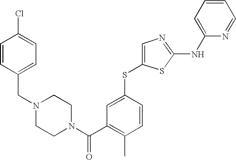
C1=C(SC2=CC(C(N3CCN(CC4=CC=C(Cl)C=C4)CC3)=O)=C(C)C=C2)SC(NC2=CC=CC=N2)=N1
